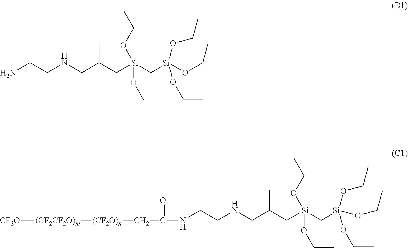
C(CNCC(C[Si](C[Si](OCC)(OCC)OCC)(OCC)OCC)C)N.[CF3O][(CF2CF2O)m][(CF2O)n]CC(NCCNCC(C[Si](C[Si](OCC)(OCC)OCC)(OCC)OCC)C)=O
